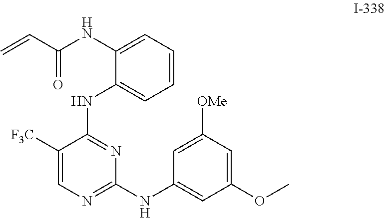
C1(NC(C=C)=O)=CC=CC=C1NC1=NC(NC2=CC(OC)=CC([OMe])=C2)=NC=C1[F3C]
